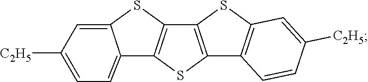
C12=C(SC3=C1SC1=CC([C2H5])=CC=C31)C1=C(S2)C=C([C2H5])C=C1
